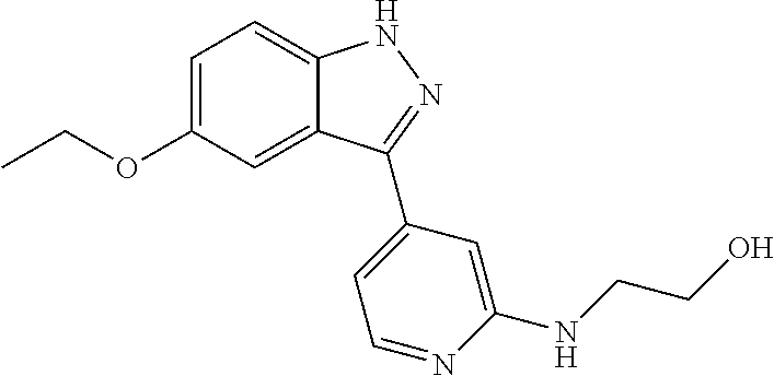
C1=C(OCC)C=C2C(=C1)NN=C2C1=CC=NC(NCCO)=C1
